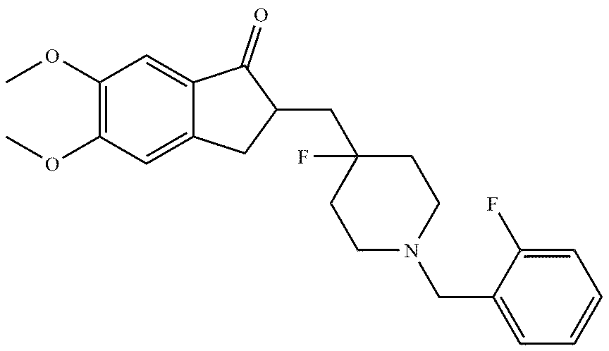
C1(OC)=C(OC)C=C2C(=C1)C(=O)C(CC1(F)CCN(CC3=CC=CC=C3F)CC1)C2
